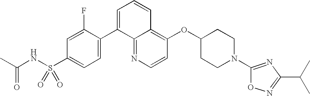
C1=CN=C2C(=C1OC1CCN(C3=NC(C(C)C)=NO3)CC1)C=CC=C2C1=CC=C(S(=O)(NC(C)=O)=O)C=C1F
